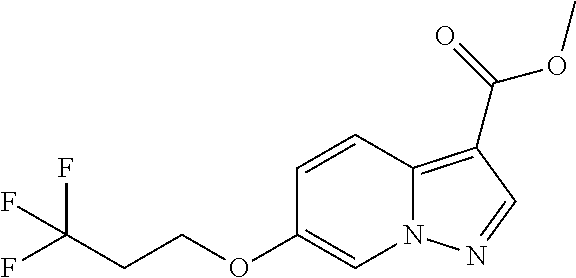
C12=C(C(=O)OC)C=NN1C=C(OCCC(F)(F)F)C=C2
